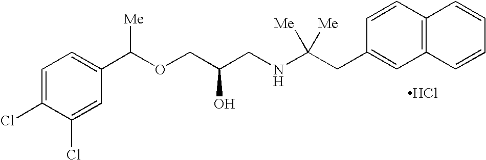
Cl.C1=C(Cl)C(Cl)=CC(C(OCC(CNC(CC2=CC3=C(C=C2)C=CC=C3)([Me])[Me])O)[Me])=C1
